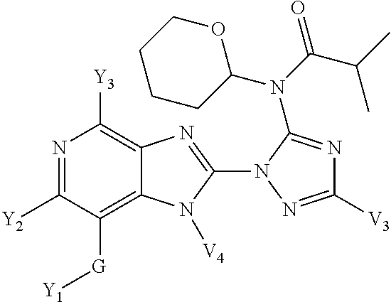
N1=C([Y2])C([G][Y1])=C2C(=C1[Y3])N=C(N1N=C([V3])N=C1N(C(=O)C(C)C)C1CCCCO1)N2[V4]
